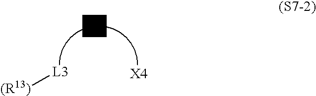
[(R13)][L3]
